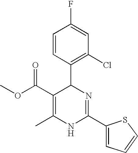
COC(C1=C(C)NC(C2=CC=CS2)=NC1C1=C(Cl)C=C(F)C=C1)=O
